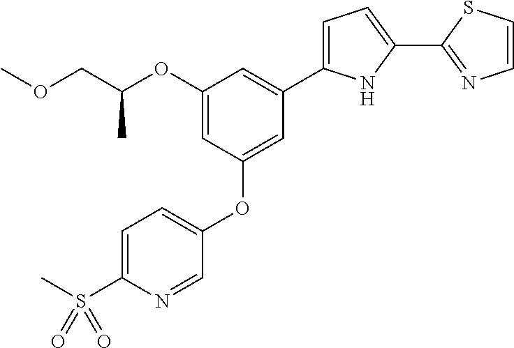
C1(OC(COC)C)=CC(OC2=CC=C(S(=O)(C)=O)N=C2)=CC(C2=CC=C(C3=NC=CS3)N2)=C1
